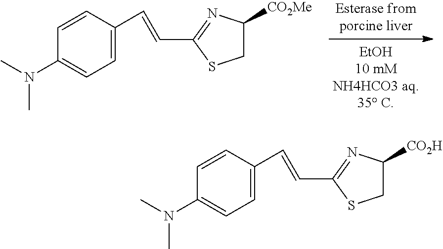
C1(N(C)C)=CC=C(C=CC2=NC([CO2Me])CS2)C=C1.C1(N(C)C)=CC=C(C=CC2=NC([CO2H])CS2)C=C1
